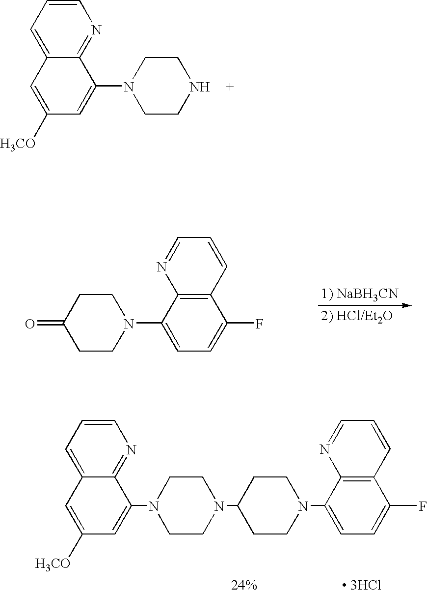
C1=C2C(=NC=C1)C(N1CCNCC1)=CC([H3CO])=C2.C1=CC=NC2=C1C(F)=CC=C2N1CCC(=O)CC1.C1=C2C(=NC=C1)C(N1CCN(C3CCN(C4=CC=C(F)C5=C4N=CC=C5)CC3)CC1)=CC([H3CO])=C2.[ 3HCl]
